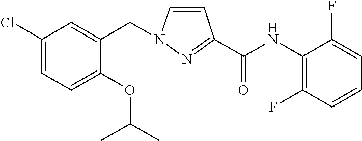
C1(Cl)=CC=C(OC(C)C)C(CN2C=CC(C(NC3=C(F)C=CC=C3F)=O)=N2)=C1
